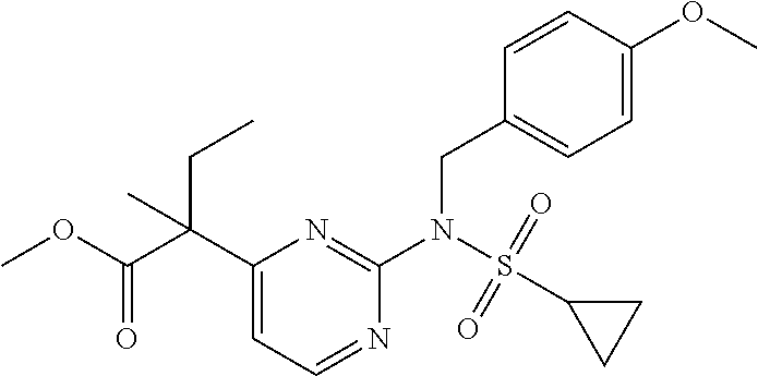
C1(CN(C2=NC(C(C(OC)=O)(CC)C)=CC=N2)S(=O)(=O)C2CC2)=CC=C(OC)C=C1
